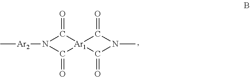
C[Ar2]N1C(=O)[Ar1]2(C1=O)C(=O)N(C)C2=O
